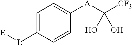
[E][L]C1=CC=C([A]C([CF3])(O)O)C=C1
